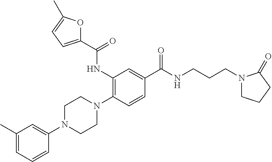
C1(C)=CC=CC(N2CCN(C3=C(NC(=O)C4=CC=C(C)O4)C=C(C(=O)NCCCN4CCCC4=O)C=C3)CC2)=C1
